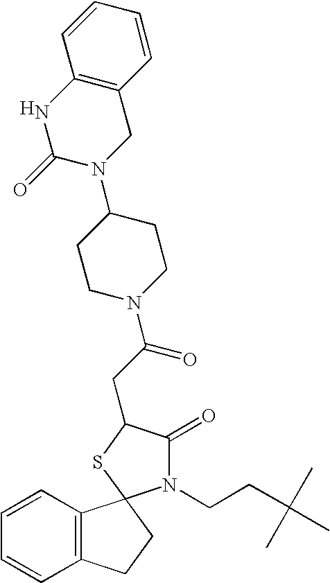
C12=C(C=CC=C1)C1(CC2)N(CCC(C)(C)C)C(=O)C(CC(N2CCC(N3CC4=C(NC3=O)C=CC=C4)CC2)=O)S1.[H]
